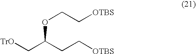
[TrO]CC(CC[OTBS])OCC[OTBS]
